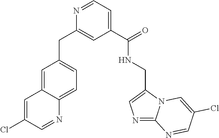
C1=NC(CC2=CC=C3C(=C2)C=C(Cl)C=N3)=CC(C(=O)NCC2=CN=C3N2C=C(Cl)C=N3)=C1
